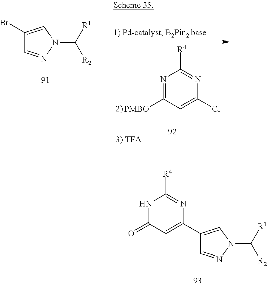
C1(Br)=CN(C([R1])[R2])N=C1.N1=C([PMBO])C=C(Cl)N=C1[R4].N1C(=O)C=C(C2=CN(C([R1])[R2])N=C2)N=C1[R4]
